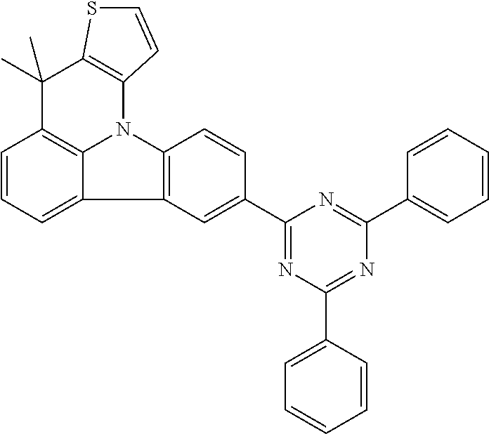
C1=CC=C2C3=C1C(C)(C)C1=C(N3C3=C2C=C(C2=NC(C4=CC=CC=C4)=NC(C4=CC=CC=C4)=N2)C=C3)C=CS1
